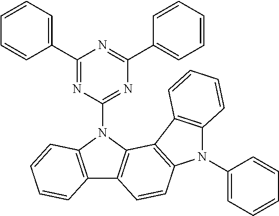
C12=C(N(C3=NC(C4=CC=CC=C4)=NC(C4=CC=CC=C4)=N3)C3=C1C=CC1=C3C3=C(N1C1=CC=CC=C1)C=CC=C3)C=CC=C2
